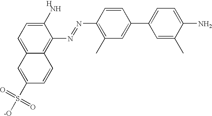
C12=CC=C(N)C(N=NC3=C(C)C=C(C4=CC=C(N)C(C)=C4)C=C3)=C1C=CC(S([-O])(=O)=O)=C2.[H]
